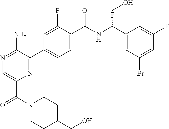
N1=C(N)C(C2=CC=C(C(NC(C3=CC(Br)=CC(F)=C3)CO)=O)C(F)=C2)=NC(C(N2CCC(CO)CC2)=O)=C1
